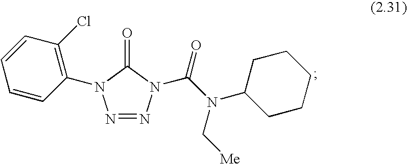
N1=NN(C2=C(Cl)C=CC=C2)C(=O)N1C(N(C1CCCCC1)C[Me])=O
